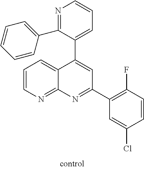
C1(C2=CC=CC=C2)=NC=CC=C1C1=CC(C2=C(F)C=CC(Cl)=C2)=NC2=NC=CC=C12
